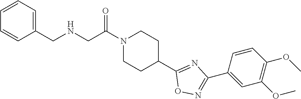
N1(C(CNCC2=CC=CC=C2)=O)CCC(C2=NC(C3=CC(OC)=C(OC)C=C3)=NO2)CC1
